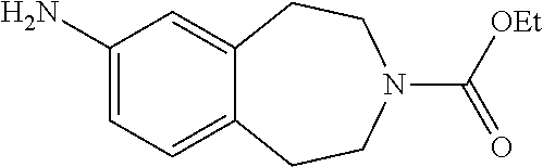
C1=C(N)C=C2C(=C1)CCN(C([OEt])=O)CC2
